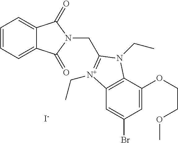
C1=CC=C2C(=C1)C(=O)N(CC1=[N+](CC)C3=C(C(OCCOC)=CC(Br)=C3)N1CC)C2=O.[I-]
